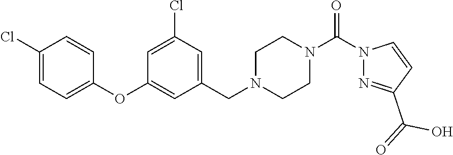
C1=C(Cl)C=C(CN2CCN(C(N3N=C(C(=O)O)C=C3)=O)CC2)C=C1OC1=CC=C(Cl)C=C1
